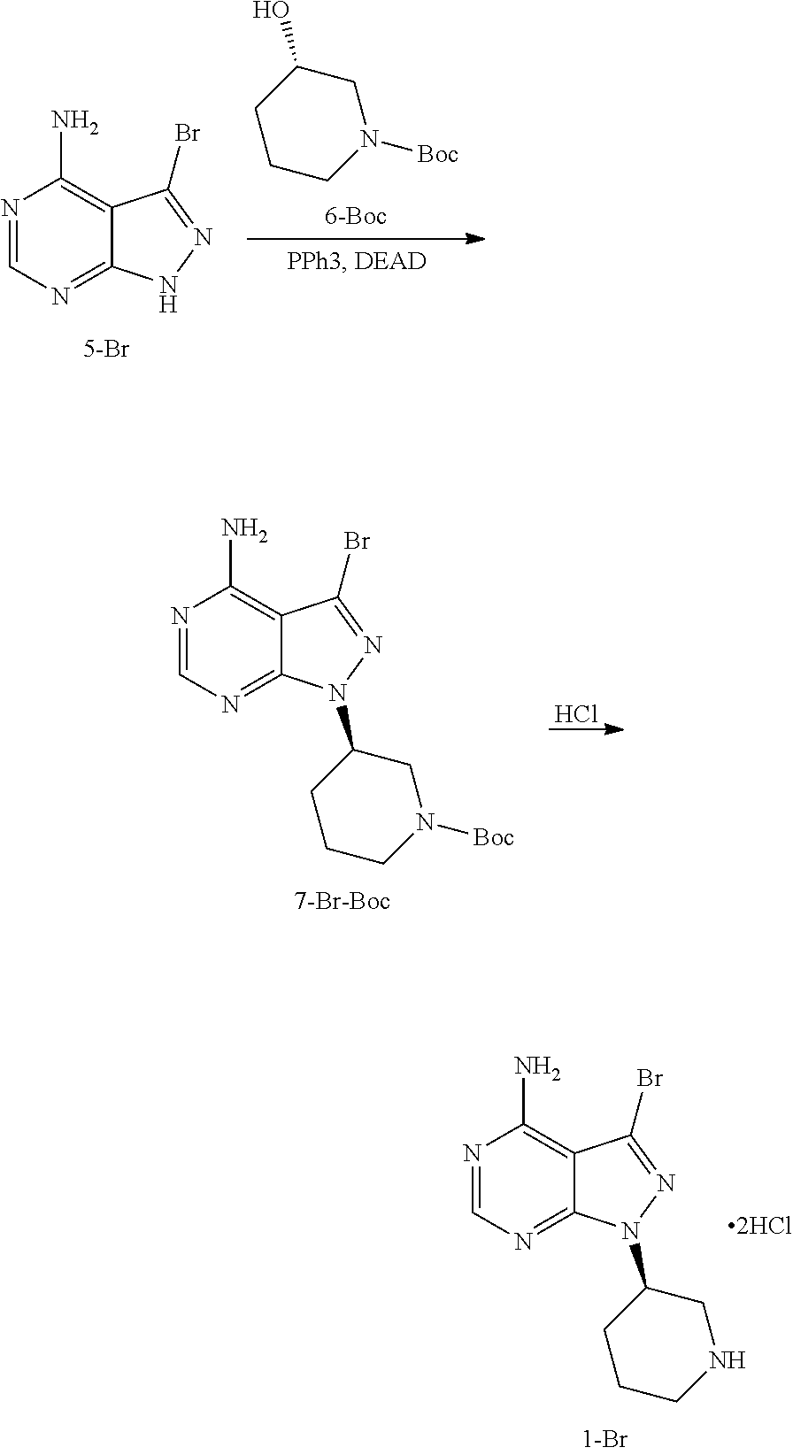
C1CCN([Boc])CC1O.N1=CN=C2C(=C1N)C(Br)=NN2.Cl.N1=CN=C2C(=C1N)C(Br)=NN2C1CCCN([Boc])C1.N1=CN=C2C(=C1N)C(Br)=NN2C1CCCNC1
